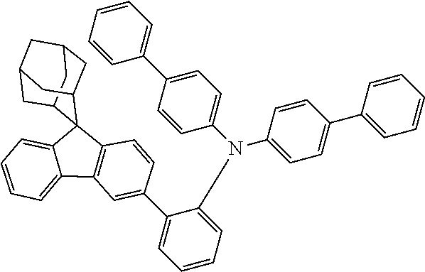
C1=C2C3(C4CC5CC(CC3C5)C4)C3=C(C2=CC=C1)C=C(C1=CC=CC=C1N(C1=CC=C(C2=CC=CC=C2)C=C1)C1=CC=C(C2=CC=CC=C2)C=C1)C=C3
